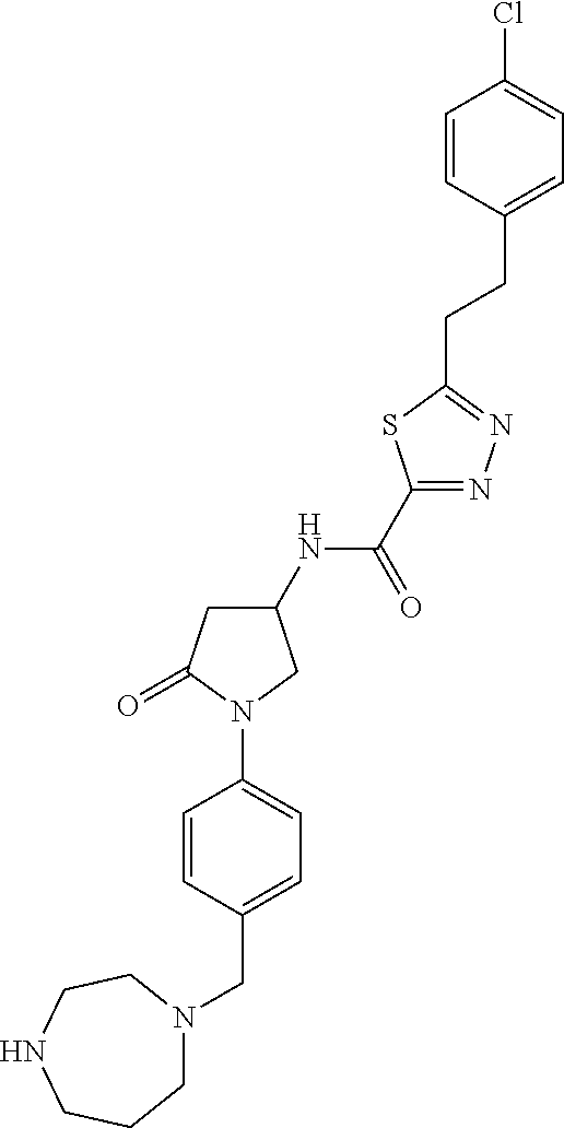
C(C1=CC=C(N2C(=O)CC(NC(C3=NN=C(CCC4=CC=C(Cl)C=C4)S3)=O)C2)C=C1)N1CCCNCC1
